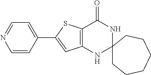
C12=C(NC3(NC1=O)CCCCCC3)C=C(C1=CC=NC=C1)S2
